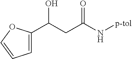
C(CC(N[p-tol])=O)(O)C1=CC=CO1
